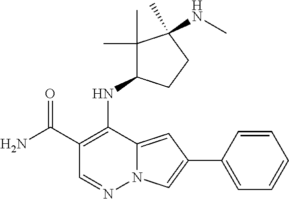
N12C(=CC(C3=CC=CC=C3)=C1)C(NC1C(C)(C)C(C)(NC)CC1)=C(C(N)=O)C=N2
